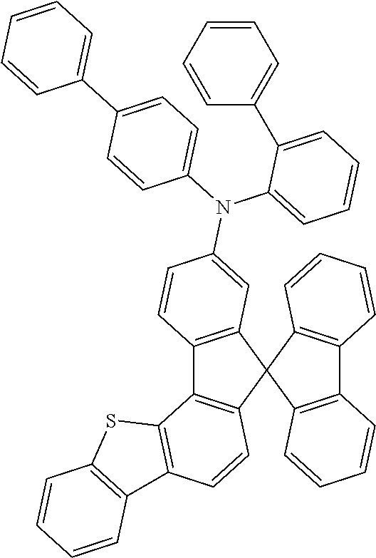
C12=C(C3(C4=C1C1=C(C=C4)C4=C(S1)C=CC=C4)C1=C(C4=C3C=CC=C4)C=CC=C1)C=C(N(C1=CC=C(C3=CC=CC=C3)C=C1)C1=CC=CC=C1C1=CC=CC=C1)C=C2
